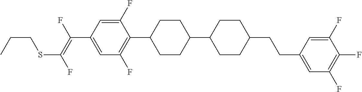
C1(F)=CC(C(=C(F)SCCC)F)=CC(F)=C1C1CCC(C2CCC(CCC3=CC(F)=C(F)C(F)=C3)CC2)CC1
